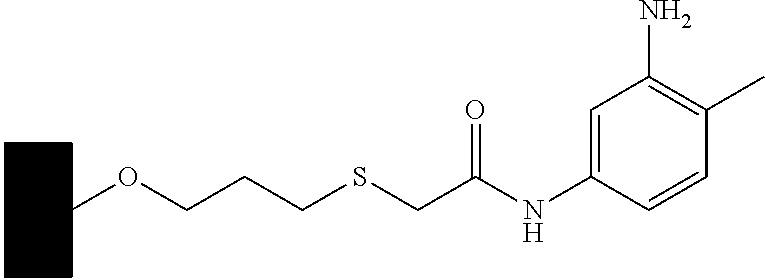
C1CCCC(OCCCSCC(NC2=CC(N)=C(C)C=C2)=O)C1
